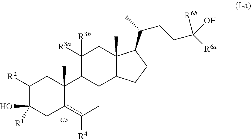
C1([R2])C(O)([R1])Cc2c([R4])CC3C(C2(C)C1)C([R3b])([R3a])CC1(C)C3CCC1C(CCC([R6a])([R6b])O)C.[C5]
